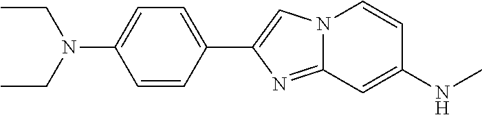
C1=C(C2=CN3C(=N2)C=C(NC)C=C3)C=CC(N(CC)CC)=C1
